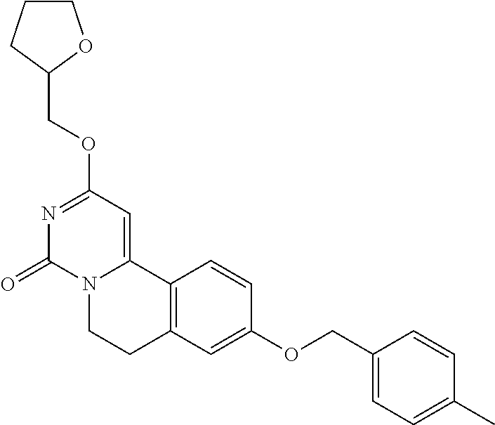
N1=C(OCC2OCCC2)C=C2N(C1=O)CCC1=C2C=CC(OCC2=CC=C(C)C=C2)=C1
